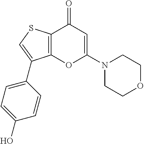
C12=C(C(=O)C=C(N3CCOCC3)O1)SC=C2C1=CC=C(O)C=C1
